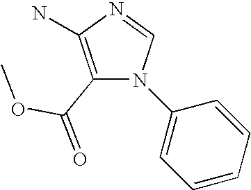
C1(C(=O)OC)=C(N)N=CN1C1=CC=CC=C1
